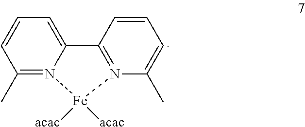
C1(C)=N2C(=CC=C1)C1=N(C(C)=CC=C1)[Fe]2([acac])[acac]
